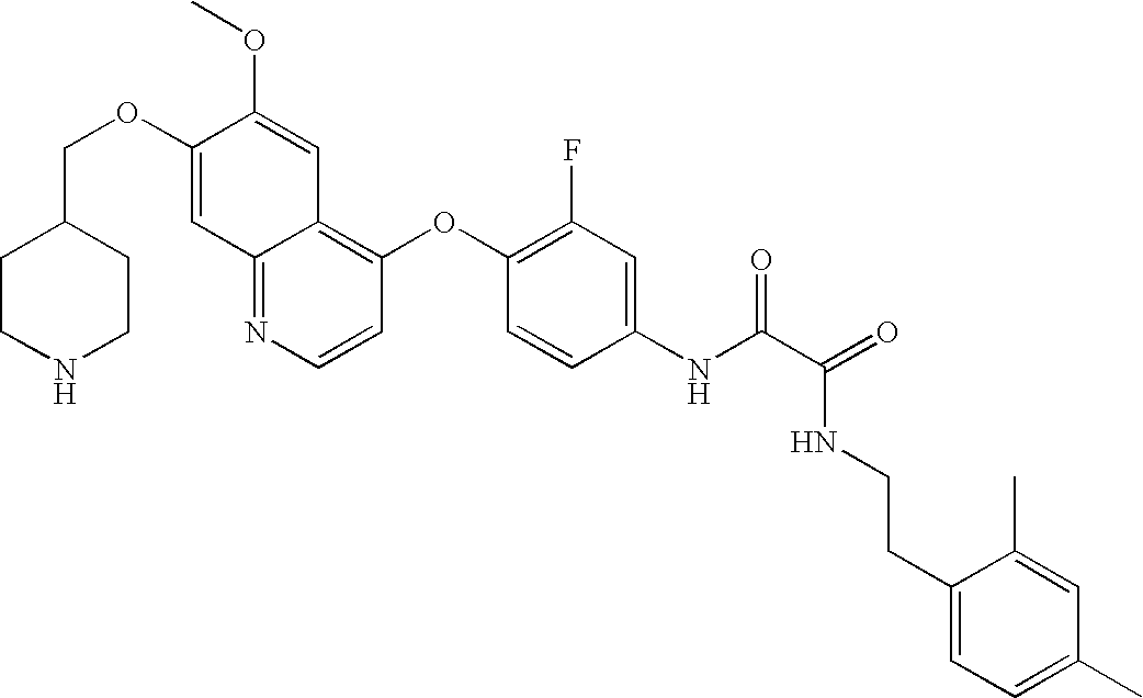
C12=NC=CC(OC3=C(F)C=C(NC(C(=O)NCCC4=CC=C(C)C=C4C)=O)C=C3)=C1C=C(OC)C(OCC1CCNCC1)=C2
